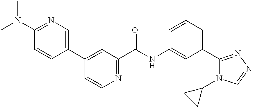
C1(N(C)C)=NC=C(C2=CC(C(NC3=CC(C4=NN=CN4C4CC4)=CC=C3)=O)=NC=C2)C=C1
